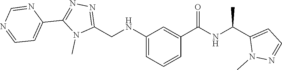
C(C1=CC=NN1C)(NC(C1=CC(NCC2=NN=C(C3=CC=NC=N3)N2C)=CC=C1)=O)C
